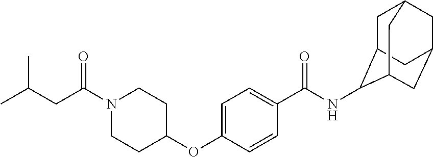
C1=C(OC2CCN(C(CC(C)C)=O)CC2)C=CC(C(NC2C3CC4CC(CC2C4)C3)=O)=C1
